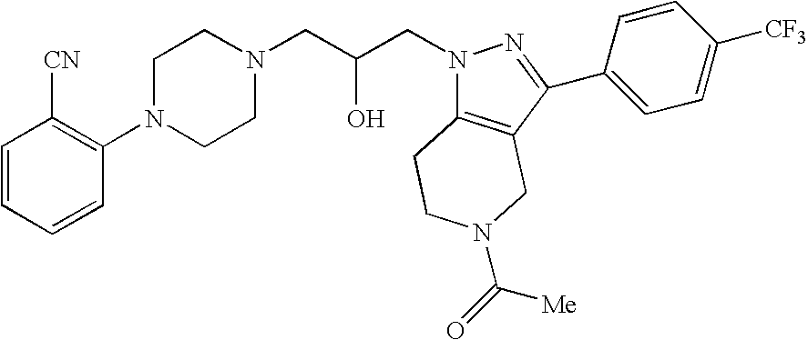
C1=CC=CC(N2CCN(CC(CN3C4=C(C(C5=CC=C([CF3])C=C5)=N3)CN(C(=O)[Me])CC4)O)CC2)=C1[CN]
